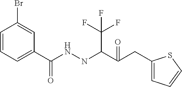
C1=CC=C(C(NNC(C(F)(F)F)C(CC2=CC=CS2)=O)=O)C=C1Br
